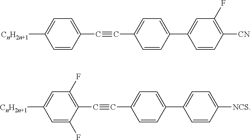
C(#CC1=CC=C(C2=CC(F)=C([CN])C=C2)C=C1)C1=CC=C([CnH2n+1])C=C1.C(#CC1=CC=C(C2=CC=C([NCS])C=C2)C=C1)C1=C(F)C=C([CnH2n+1])C=C1F
